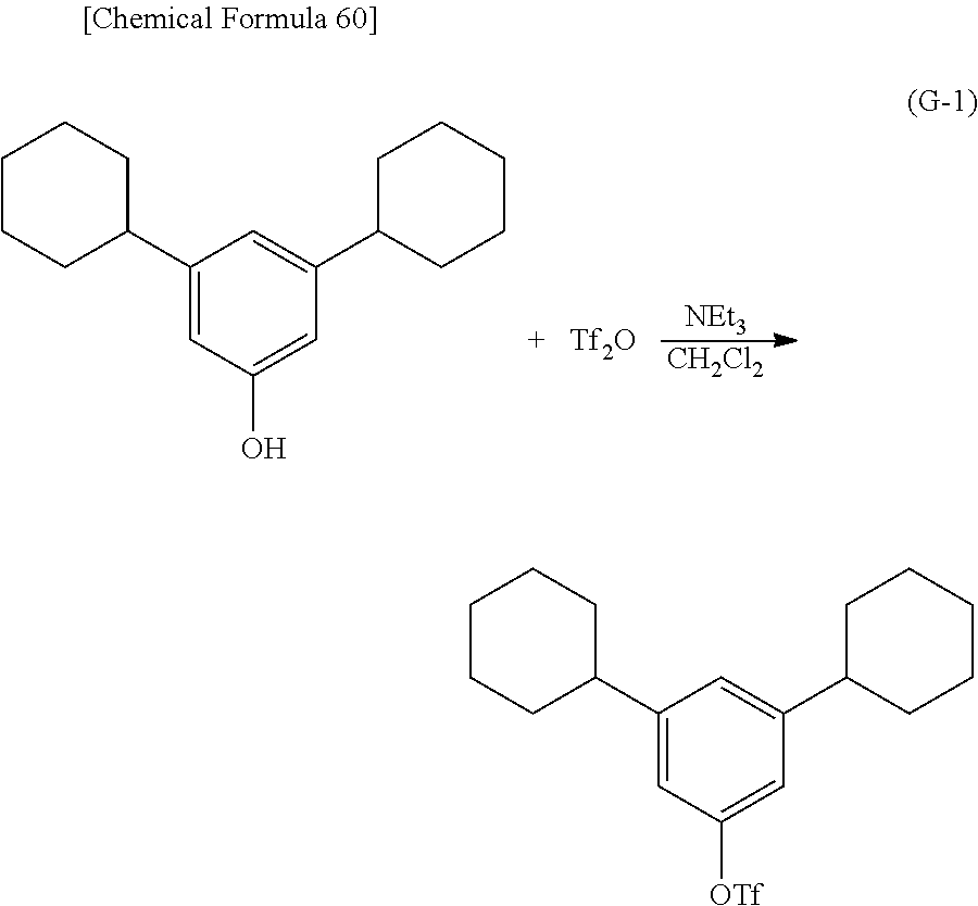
[CH2Cl2].[NEt3].C1(C2CCCCC2)=CC(O)=CC(C2CCCCC2)=C1.[Tf2O].C1(C2CCCCC2)=CC([OTf])=CC(C2CCCCC2)=C1
